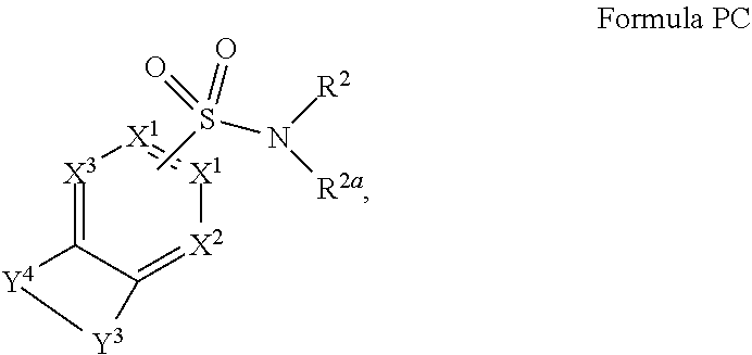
[X3]1=C2C(=[X2][X1]=[X1]1)[Y3][Y4]2.CS(N([R2])[R2a])(=O)=O
